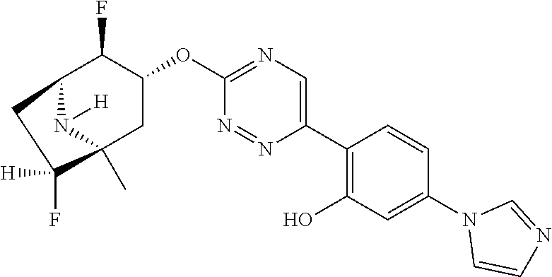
C12C(F)C(OC3=NC=C(C4=C(O)C=C(N5C=CN=C5)C=C4)N=N3)CC(C)(N1[H])C([H])(F)C2
